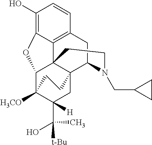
C1(O)=C2C3=C(C=C1)CC1C45C3(C(C([H3CO])(C([H])(C(C)([t-Bu])O)C4)CC5)O2)CCN1CC1CC1
